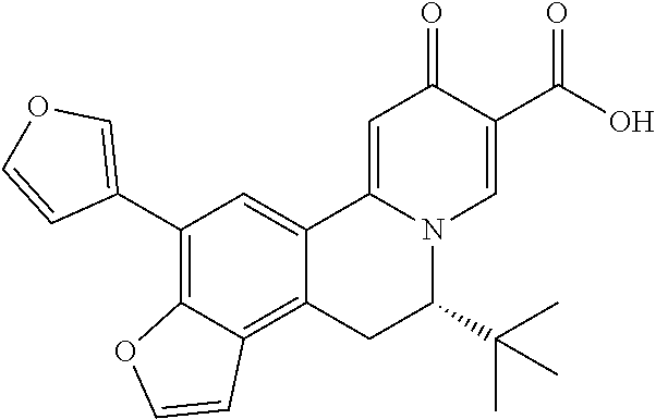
C12=CC(C3=COC=C3)=C3C(=C1CC(C(C)(C)C)N1C2=CC(=O)C(C(O)=O)=C1)C=CO3
